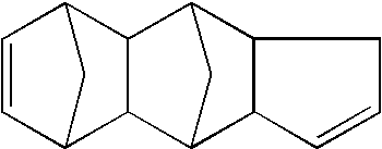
C1=CC2CC1C1C3CC(C21)C1C3C=CC1
